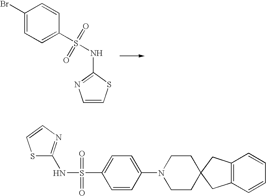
C1(Br)=CC=C(S(NC2=NC=CS2)(=O)=O)C=C1.C1(S(NC2=NC=CS2)(=O)=O)=CC=C(N2CCC3(CC2)CC2=C(C3)C=CC=C2)C=C1
